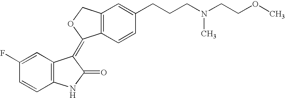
C1=C(F)C=CC2=C1C(=C1C3=C(C=C(CCCN(CCOC)C)C=C3)CO1)C(=O)N2
